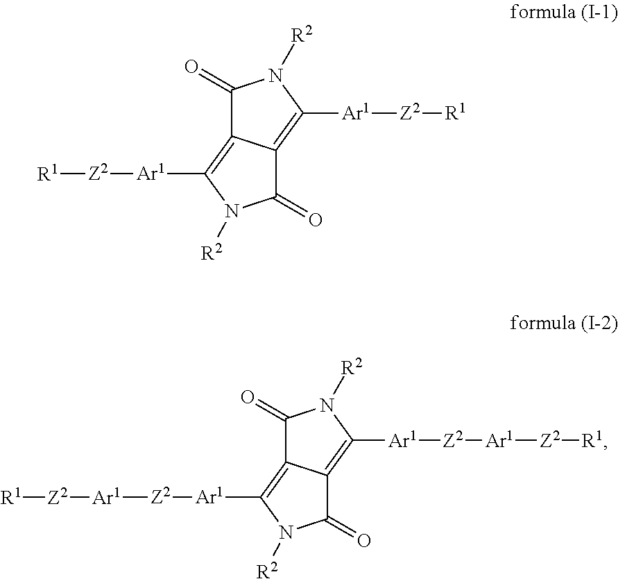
C1(=O)C2=C([Ar1][Z2][R1])N([R2])C(=O)C2=C([Ar1][Z2][R1])N1[R2].C1(=O)C2=C([Ar1][Z2][Ar1][Z2][R1])N([R2])C(=O)C2=C([Ar1][Z2][Ar1][Z2][R1])N1[R2]
